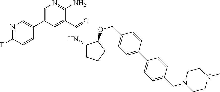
C1(C2=CN=C(N)C(C(=O)NC3CCCC3OCC3=CC=C(C4=CC=C(CN5CCN(C)CC5)C=C4)C=C3)=C2)=CN=C(F)C=C1
